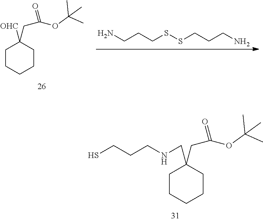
C1CCCCC1([OHC])CC(=O)OC(C)(C)C.C(CCSSCCCN)N.C1CCCCC1(CNCCCS)CC(=O)OC(C)(C)C
